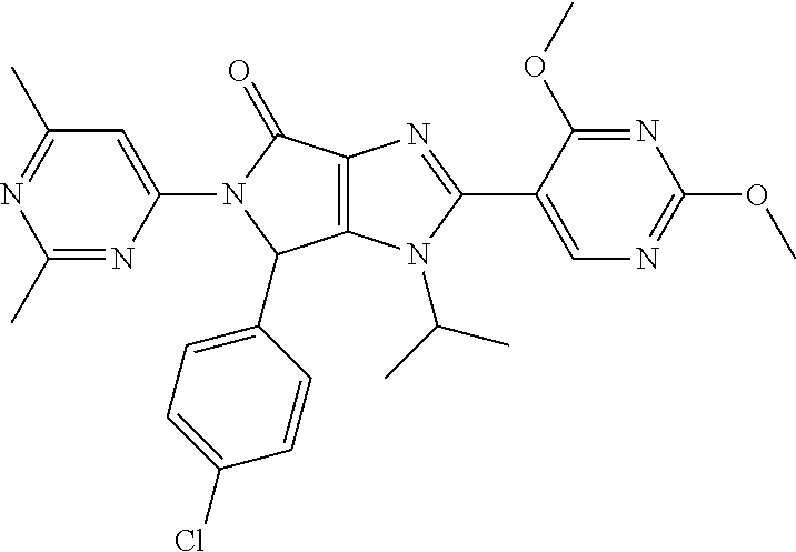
C1(C)=NC(N2C(C3=CC=C(Cl)C=C3)C3=C(C2=O)N=C(C2=CN=C(OC)N=C2OC)N3C(C)C)=CC(C)=N1
